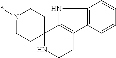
N1(*)CCC2(CC1)C1=C(C3=C(N1)C=CC=C3)CCN2
